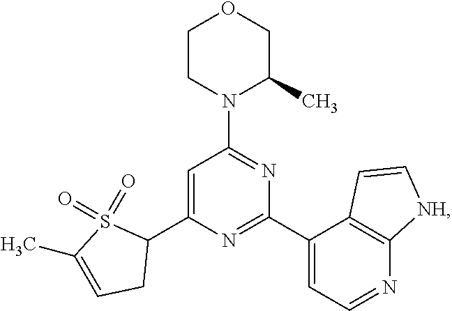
C1(C2=CC(N3C(C)COCC3)=NC(C3=CC=NC4=C3C=C[NH]4)=N2)S(=O)(=O)C(C)=CC1
